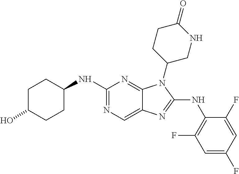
C1C(O)CCC(NC2=NC=C3C(=N2)N(C2CNC(=O)CC2)C(NC2=C(F)C=C(F)C=C2F)=N3)C1
